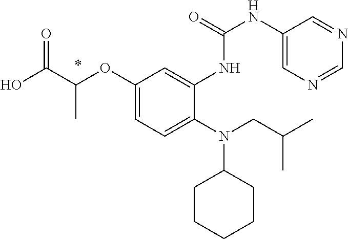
O(C1=CC=C(N(C2CCCCC2)CC(C)C)C(NC(NC2=CN=CN=C2)=O)=C1)C(C(O)=O)C
